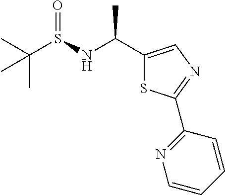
CC(S(NC(C1=CN=C(C2=NC=CC=C2)S1)C)=O)(C)C
